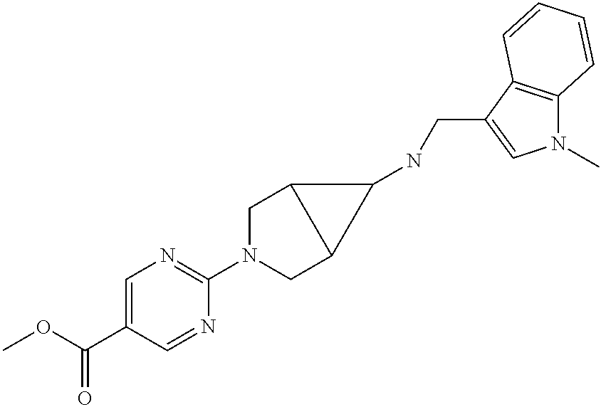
O(C(C1=CN=C(N2CC3C(C2)C3NCC2=CN(C)C3=C2C=CC=C3)N=C1)=O)C
